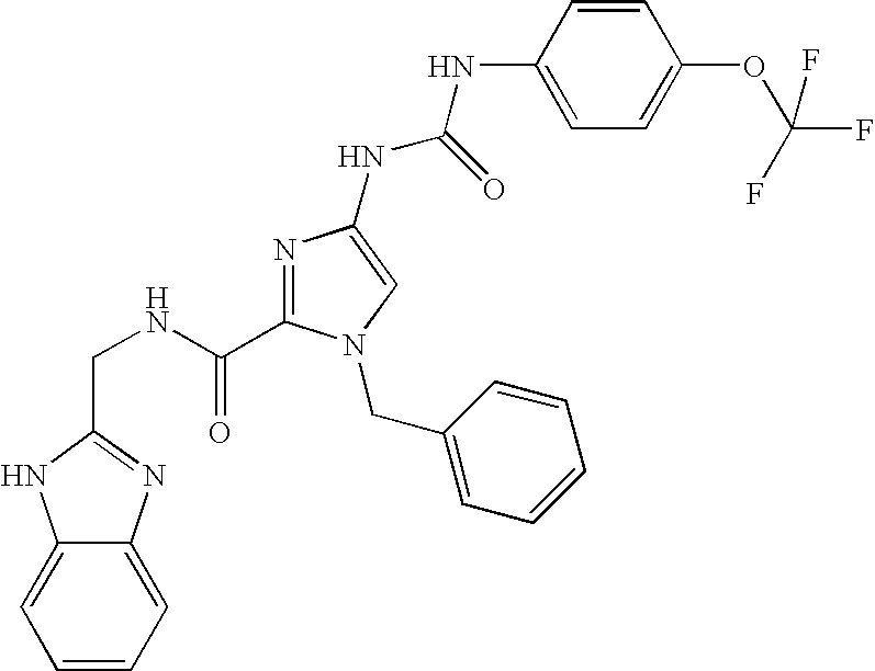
C(NC(=O)C1=NC(NC(NC2=CC=C(OC(F)(F)F)C=C2)=O)=CN1CC1=CC=CC=C1)C1=NC2=CC=CC=C2N1
